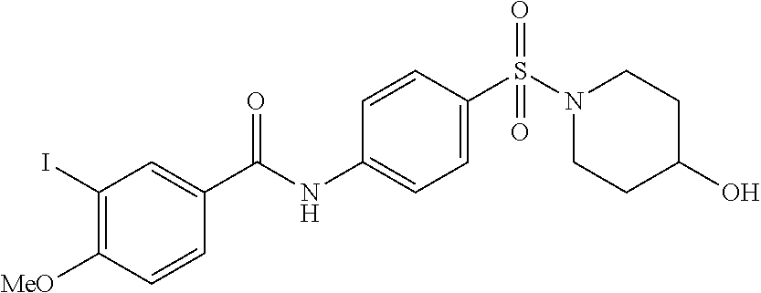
C1(I)=C([MeO])C=CC(C(NC2=CC=C(S(=O)(=O)N3CCC(O)CC3)C=C2)=O)=C1
